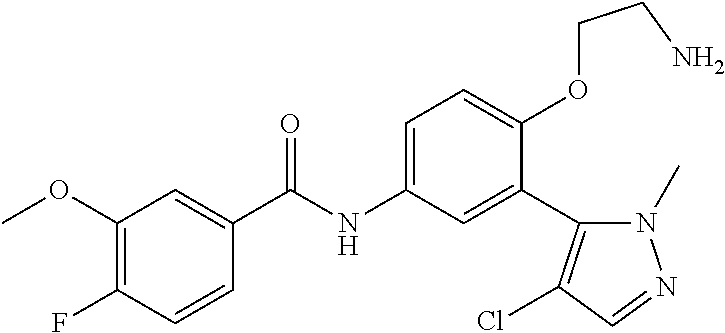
C1=CC(F)=C(OC)C=C1C(=O)NC1=CC=C(OCCN)C(C2=C(Cl)C=NN2C)=C1
